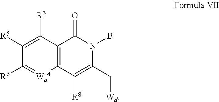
C1([R5])=C([R3])C2=C([Wa4]=C1[R6])C([R8])=C(C[Wd])N(B)C2=O
